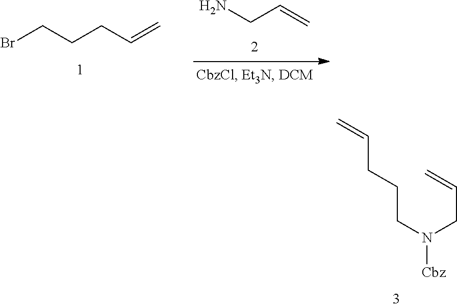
NCC=C.BrCCCC=C.C=CCCCN([Cbz])CC=C
